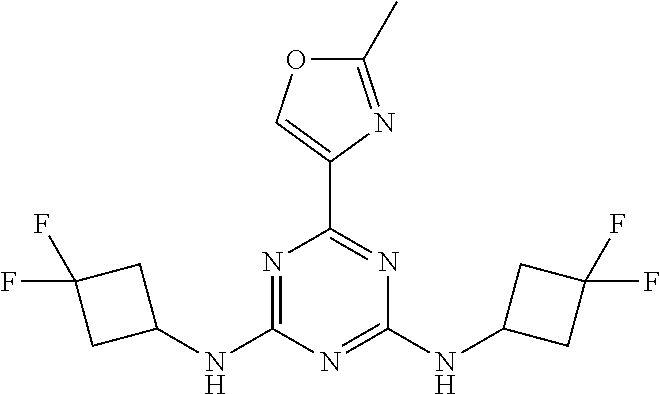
C1(NC2=NC(C3=COC(C)=N3)=NC(NC3CC(F)(F)C3)=N2)CC(F)(F)C1
